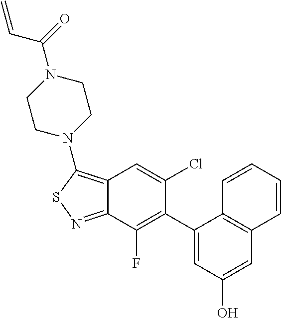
C12=C(N3CCN(C(=O)C=C)CC3)SN=C1C(F)=C(C1=CC(O)=CC3=C1C=CC=C3)C(Cl)=C2
